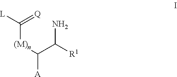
C([(M)n]C(C(N)[R1])[A])(=[Q])[L]
